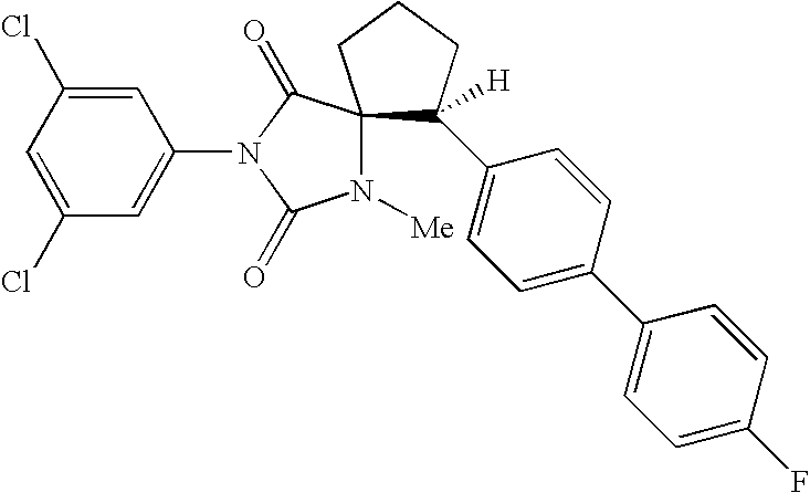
C1(Cl)=CC(N2C(=O)N([Me])C3(C2=O)C([H])(C2=CC=C(C4=CC=C(F)C=C4)C=C2)CCC3)=CC(Cl)=C1
